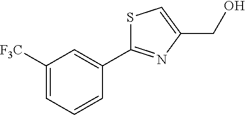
C(C1=CSC(C2=CC([F3C])=CC=C2)=N1)O
